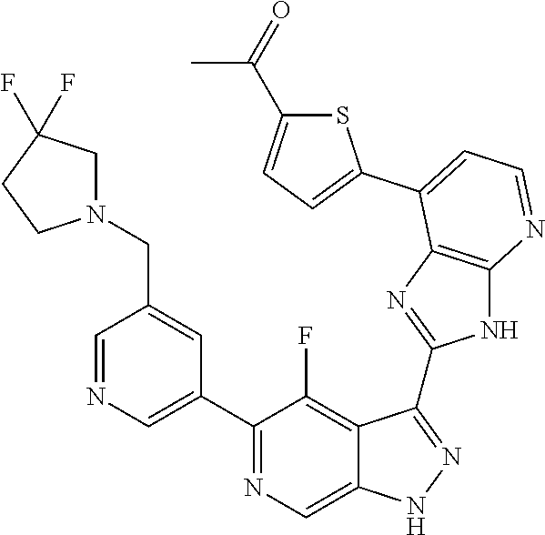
C1=NC=C(C2=NC=C3C(=C2F)C(C2=NC4=C(N2)N=CC=C4C2=CC=C(C(=O)C)S2)=NN3)C=C1CN1CC(F)(F)CC1
